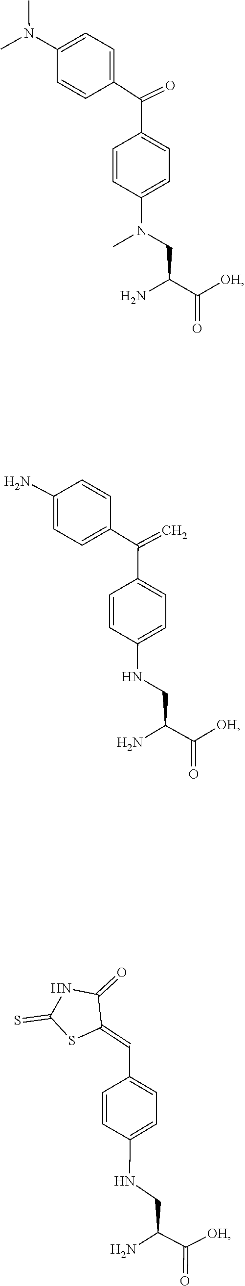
N(C)(C1=CC=C(C(C2=CC=C(N(CC(C(=O)[OH])N)C)C=C2)=O)C=C1)C.C1=CC(C(C2=CC=C(NCC(C(=O)[OH])N)C=C2)=C)=CC=C1N.C1=CC(C=C2C(=O)NC(=S)S2)=CC=C1NCC(C(=O)[OH])N
